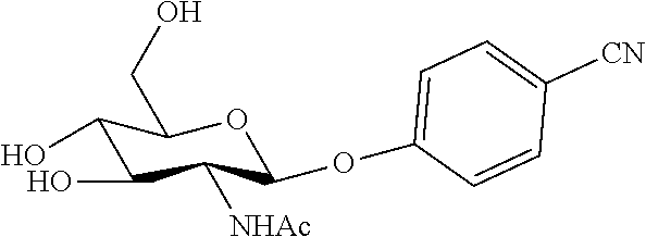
C1(O)C(O)C([NHAc])C(OC2=CC=C([CN])C=C2)OC1CO
